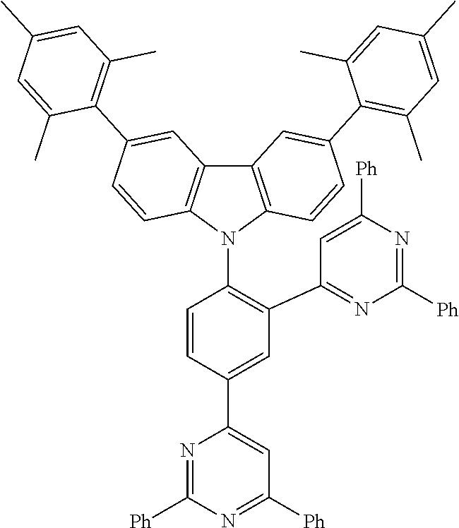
C1=C(C2=CC([Ph])=NC([Ph])=N2)C=CC(N2C3=C(C4=C2C=CC(C2=C(C)C=C(C)C=C2C)=C4)C=C(C2=C(C)C=C(C)C=C2C)C=C3)=C1C1=NC([Ph])=NC([Ph])=C1
